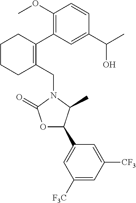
C1(CN2C(=O)OC(C3=CC([F3C])=CC([CF3])=C3)C2C)=C(C2=C(OC)C=CC(C(C)O)=C2)CCCC1
